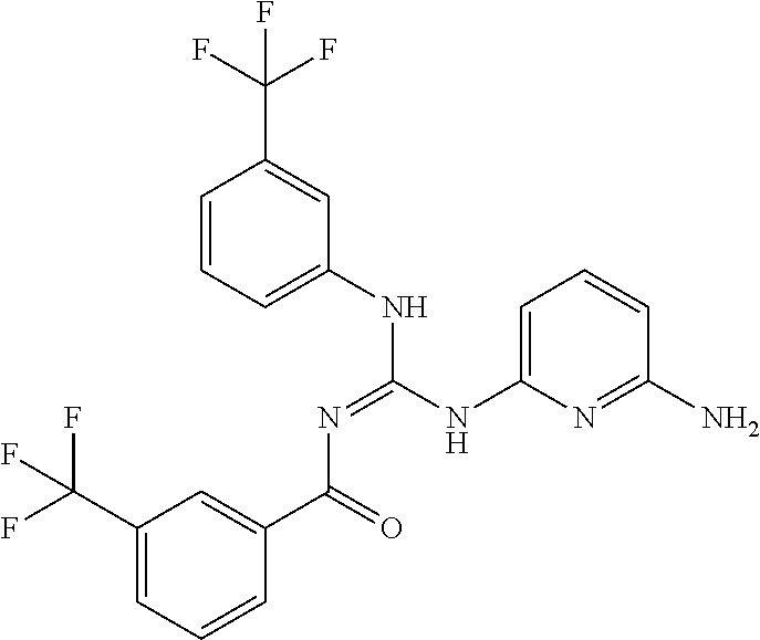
C1(C(F)(F)F)=CC=CC(C(=O)N=C(NC2=CC=CC(C(F)(F)F)=C2)NC2=CC=CC(N)=N2)=C1
